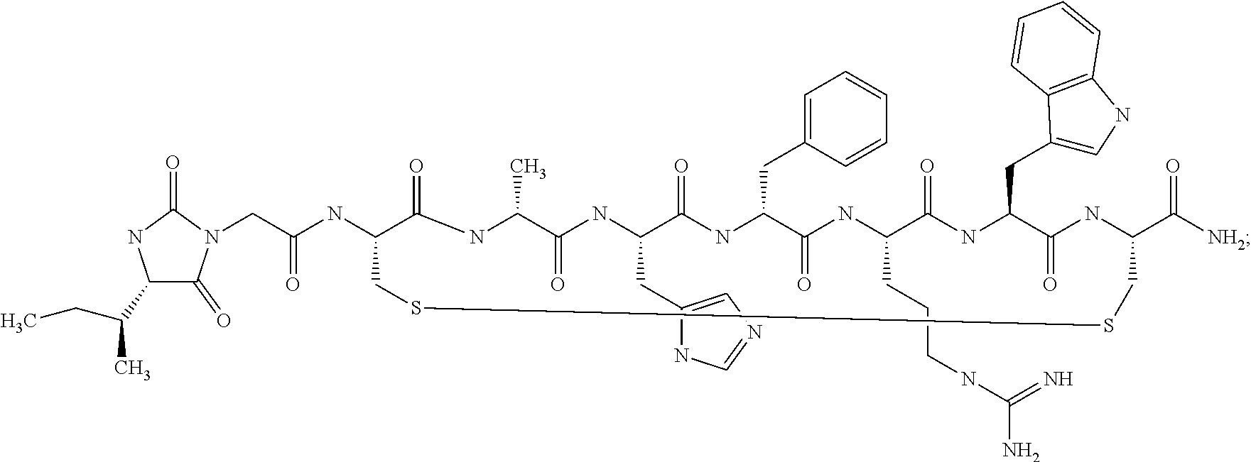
C1(C(C)CC)C(=O)N(CC(NC2C(=O)NC(C)C(=O)NC(CC3=CN=CN3)C(=O)NC(CC3=CC=CC=C3)C(=O)NC(CCCNC(=N)N)C(=O)NC(CC3=CNC4=C3C=CC=C4)C(=O)NC(C([NH2])=O)CSSC2)=O)C(=O)N1
